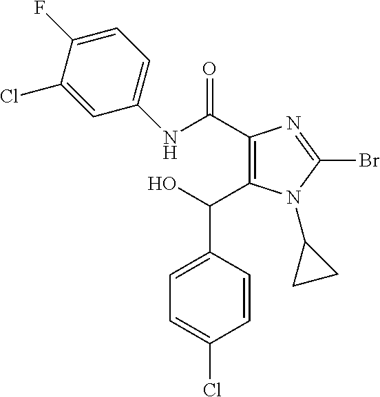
C1(C(NC2=CC=C(F)C(Cl)=C2)=O)=C(C(O)C2=CC=C(Cl)C=C2)N(C2CC2)C(Br)=N1
